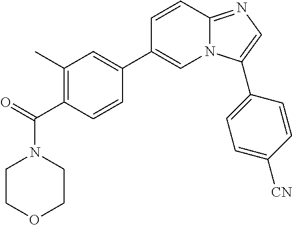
N1(C(=O)C2=C(C)C=C(C3=CN4C(=NC=C4C4=CC=C([CN])C=C4)C=C3)C=C2)CCOCC1
